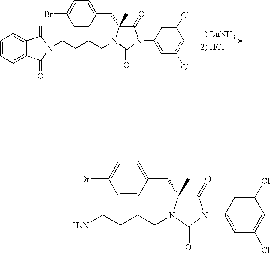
C1=CC(CC2(C)C(=O)N(C3=CC(Cl)=CC(Cl)=C3)C(=O)N2CCCCN2C(=O)C3=CC=CC=C3C2=O)=CC=C1Br.C1=CC(CC2(C)C(=O)N(C3=CC(Cl)=CC(Cl)=C3)C(=O)N2CCCCN)=CC=C1Br
